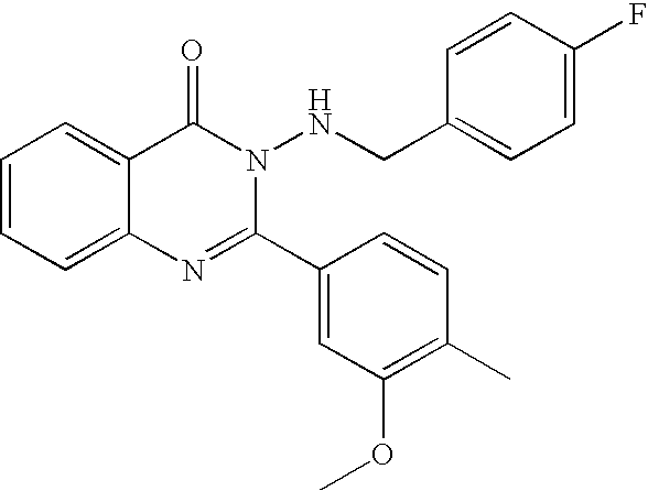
C1=CC=C2C(=C1)C(=O)N(NCC1=CC=C(F)C=C1)C(C1=CC(OC)=C(C)C=C1)=N2
